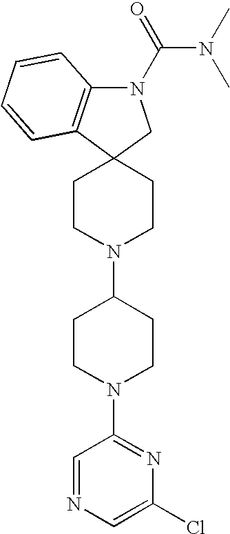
C12=C(N(C(N(C)C)=O)CC13CCN(C1CCN(C4=NC(Cl)=CN=C4)CC1)CC3)C=CC=C2
